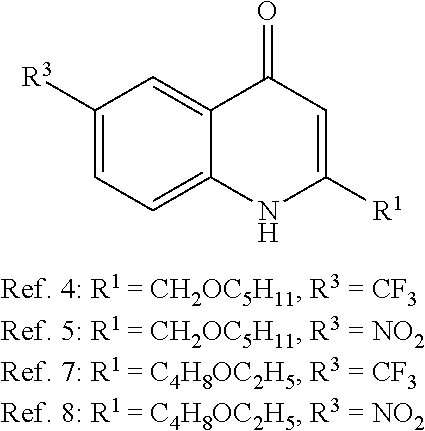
C1([R3])=CC=C2C(=C1)C(=O)C=C([R1])N2
